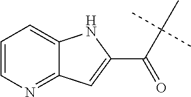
C(C(C)(C)C)(C1=CC2=NC=CC=C2N1)=O
